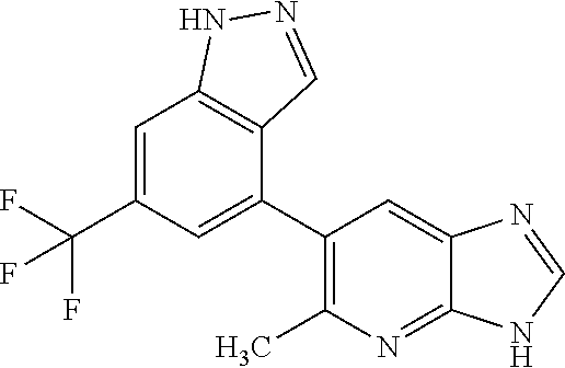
C1=C(C(F)(F)F)C=C(C2=C(C)N=C3C(=C2)N=CN3)C2=C1NN=C2
